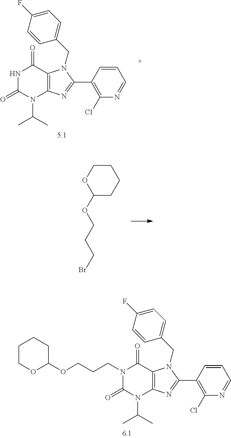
N1(CCCOC2CCCCO2)C(=O)N(C(C)C)C2=C(C1=O)N(CC1=CC=C(F)C=C1)C(C1=C(Cl)N=CC=C1)=N2.N1C(=O)N(C(C)C)C2=C(C1=O)N(CC1=CC=C(F)C=C1)C(C1=C(Cl)N=CC=C1)=N2.O1C(OCCCBr)CCCC1
